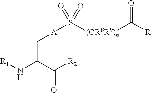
N(C(C(=O)[R2])C[A]S([(CR8R9)n]C([R])=O)(=O)=O)[R1]
